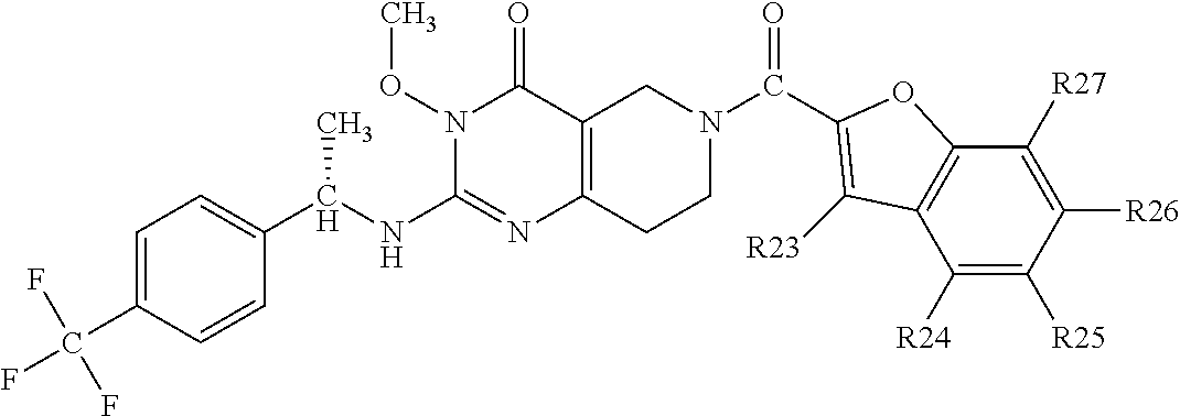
C1=C(C(F)(F)F)C=CC(C(NC2=NC3=C(C(=O)N2OC)CN(C(=O)C2=C([R23])C4=C(C([R27])=C([R26])C([R25])=C4[R24])O2)CC3)C)=C1
